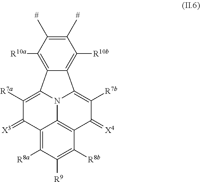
C12=C([R7a])C(=[X3])C3=C([R8a])C([R9])=C([R8b])C4=C3N1C(=C([R7b])C4=[X4])C1=C([R10b])C(C)=C(C)C([R10a])=C21
